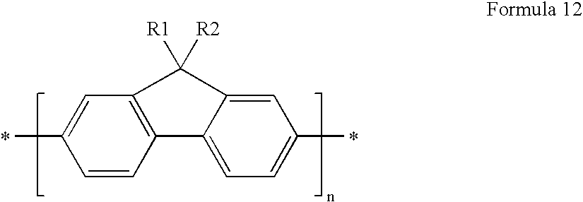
CC1=CC2=C(C=C1)C1=CC=C(C)C=C1C2([R1])[R2]
